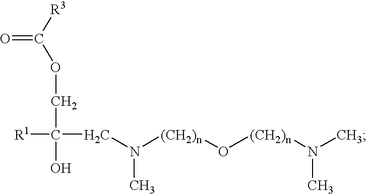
C(OCC(O)([R1])CN([(CH2)n]O[(CH2)n]N(C)C)C)([R3])=O
